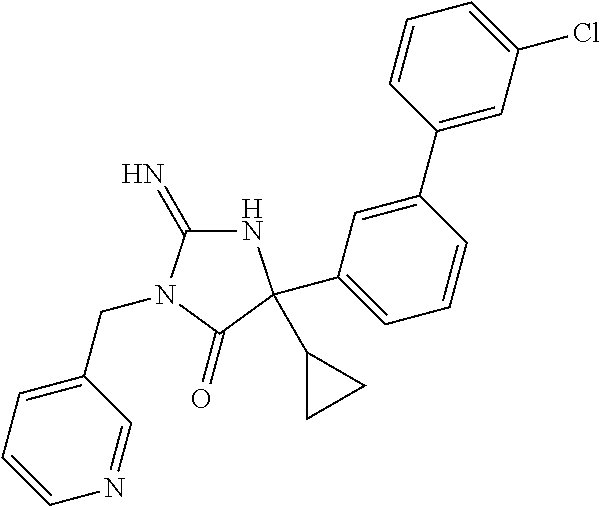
N1C(=N)N(CC2=CC=CN=C2)C(=O)C1(C1CC1)C1=CC=CC(C2=CC(Cl)=CC=C2)=C1
